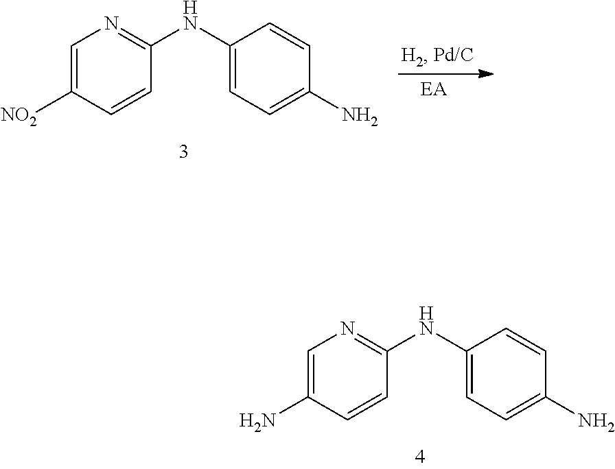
C1=C(N)C=CC(NC2=CC=C(N)C=C2)=N1.C1=C([NO2])C=CC(NC2=CC=C(N)C=C2)=N1
